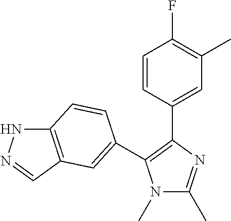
N1(C)C(C)=NC(C2=CC(C)=C(F)C=C2)=C1C1=CC2=C(NN=C2)C=C1
